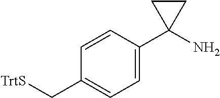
C1=C(C2(N)CC2)C=CC(C[TrtS])=C1
